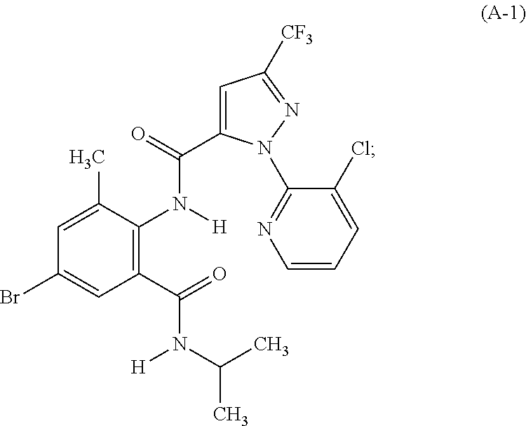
C1(C(=O)N(C(C)C)[H])=C(N([H])C(C2=CC([CF3])=NN2C2=NC=CC=C2Cl)=O)C(C)=CC(Br)=C1
